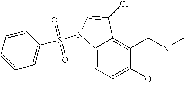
C1(OC)=CC=C2C(=C1CN(C)C)C(Cl)=CN2S(=O)(=O)C1=CC=CC=C1
